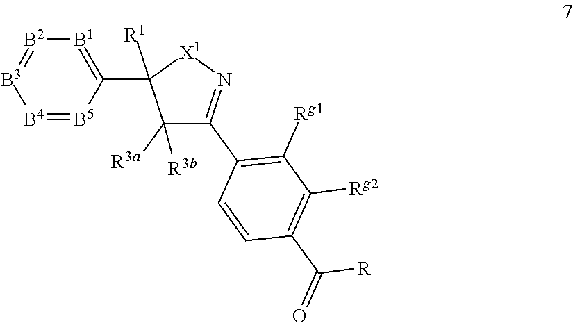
[B1]1=C(C2([R1])C([R3a])([R3b])C(C3=C([Rg1])C([Rg2])=C(C(=O)[R])C=C3)=N[X1]2)[B5]=[B4][B3]=[B2]1
